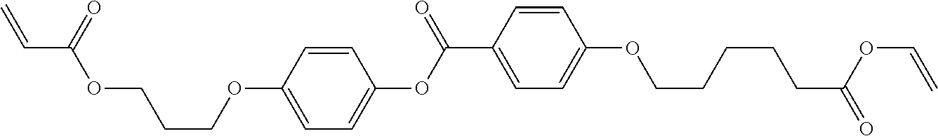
C1=C(OCCCOC(C=C)=O)C=CC(OC(C2=CC=C(OCCCCCC(=O)OC=C)C=C2)=O)=C1
